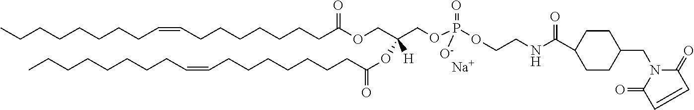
CCCCCCCCC=CCCCCCCCC(OCC(COP(OCCNC(C1CCC(CN2C(=O)C=CC2=O)CC1)=O)(=O)[O-])(OC(CCCCCCCC=CCCCCCCCC)=O)[H])=O.[Na]
